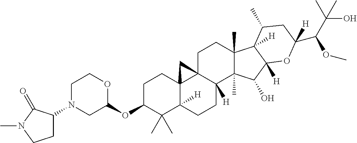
C1C(OC2OCCN(C3CCN(C)C3=O)C2)C(C)(C)C2([H])C3(C1)C1(CCC4(C)C(C)(C(O)C5([H])C4([H])C(C)CC(C(C(C)(C)O)OC)([H])O5)C1([H])CC2)C3
